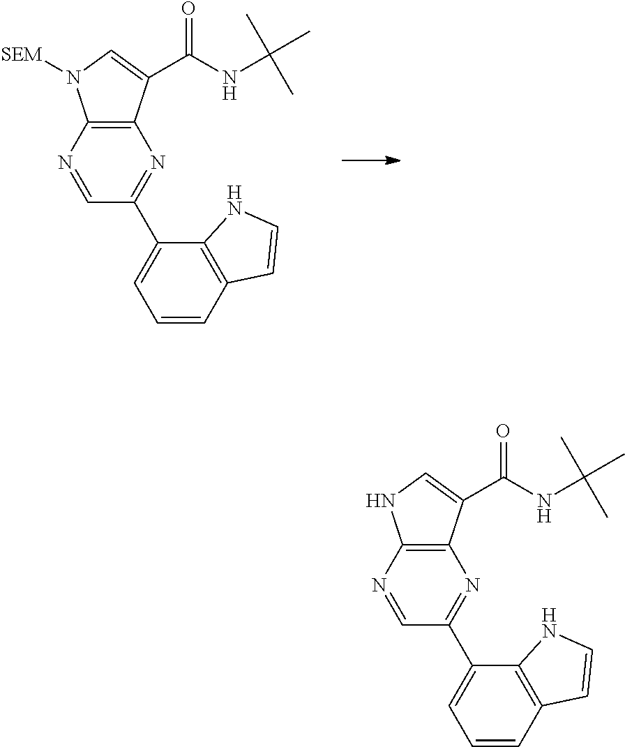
N1=CC(C2=CC=CC3=C2NC=C3)=NC2=C1N([SEM])C=C2C(NC(C)(C)C)=O.N1=CC(C2=CC=CC3=C2NC=C3)=NC2=C1NC=C2C(NC(C)(C)C)=O
